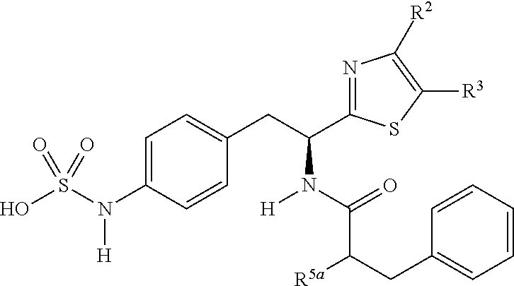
C1=C(N(S(O)(=O)=O)[H])C=CC(CC(C2=NC([R2])=C([R3])S2)N(C(C(CC2=CC=CC=C2)[R5a])=O)[H])=C1
